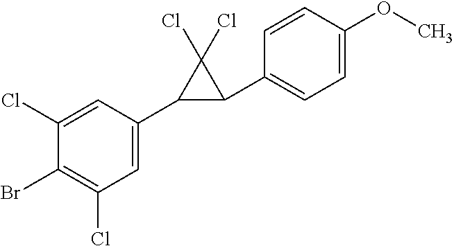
C1=C(C2C(C3=CC=C(OC)C=C3)C2(Cl)Cl)C=C(Cl)C(Br)=C1Cl
